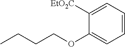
C1([EtO2C])=CC=CC=C1OCCCC
